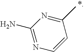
C1(N)=NC=CC(C)=N1
